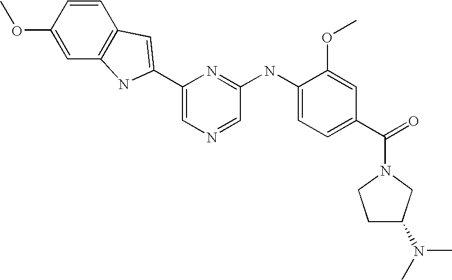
C1=CC(OC)=CC2=C1C=C(C1=CN=CC(NC3=CC=C(C(=O)N4CCC(N(C)C)C4)C=C3OC)=N1)N2
